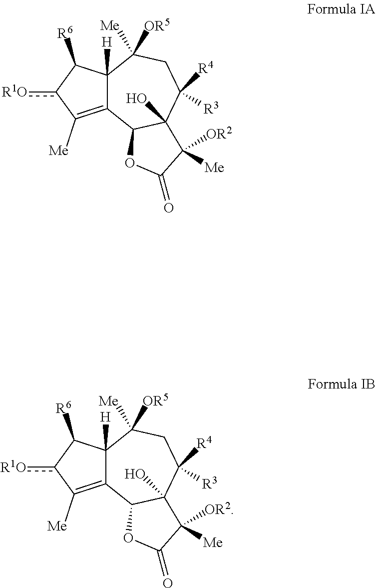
C12([H])C(=C([Me])c([R1O])C1[R6])C1C(O)(C([R4])([R3])CC2([Me])[OR5])C([OR2])([Me])C(=O)O1.C12([H])C(=C([Me])c([R1O])C1[R6])C1C(O)(C([R4])([R3])CC2([Me])[OR5])C([OR2])([Me])C(=O)O1
